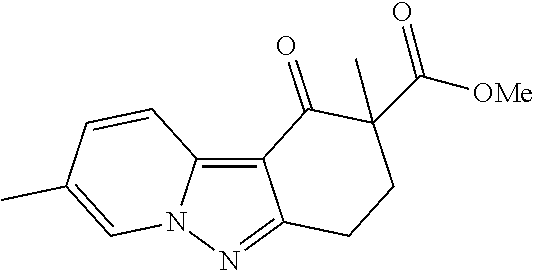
C12=C3N(N=C1CCC(C([OMe])=O)(C)C2=O)C=C(C)C=C3
